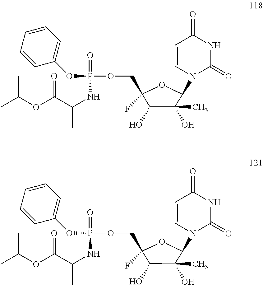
O(CC1(F)C(O)C(C)(O)C(N2C(=O)NC(=O)C=C2)O1)P(=O)(NC(C(OC(C)C)=O)C)OC1=CC=CC=C1.O(CC1(F)C(O)C(C)(O)C(N2C(=O)NC(=O)C=C2)O1)P(=O)(NC(C(OC(C)C)=O)C)OC1=CC=CC=C1
